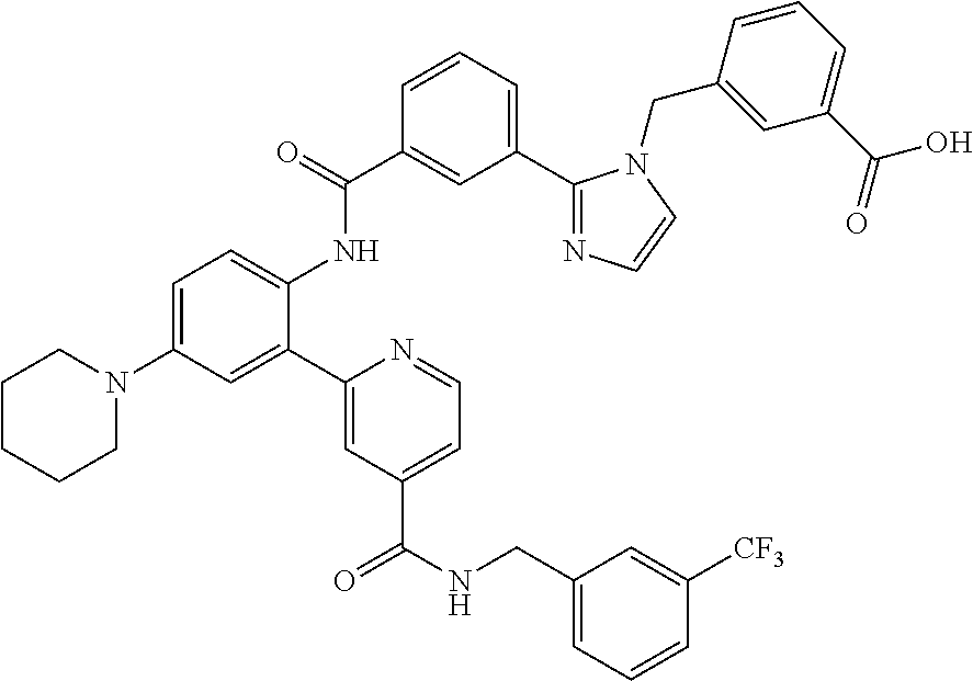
C1=C(N2CCCCC2)C=C(C2=CC(C(=O)NCC3=CC=CC([CF3])=C3)=CC=N2)C(NC(C2=CC(C3=NC=CN3CC3=CC(C(O)=O)=CC=C3)=CC=C2)=O)=C1
